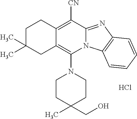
Cl.C1CC(C)(CO)CCN1C1=C2C(=C([CN])C3=NC4=C(N13)C=CC=C4)CCC(C)(C)C2
